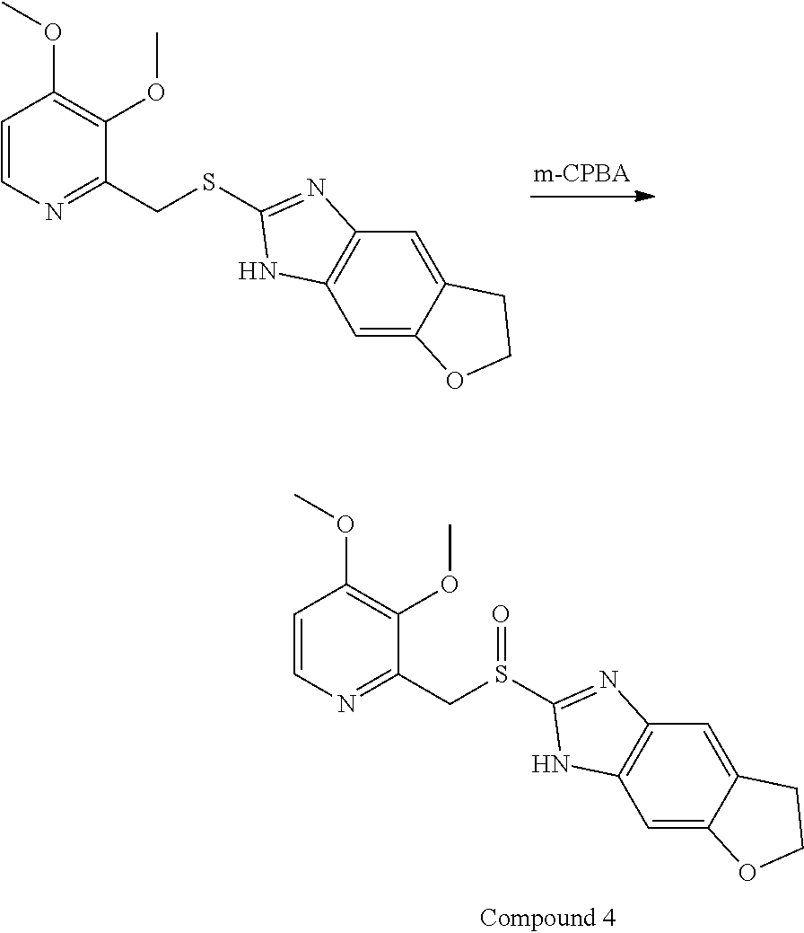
C1=CN=C(CSC2=NC3=C(C=C4C(=C3)CCO4)N2)C(OC)=C1OC.C1=CN=C(CS(C2=NC3=C(C=C4C(=C3)CCO4)N2)=O)C(OC)=C1OC
